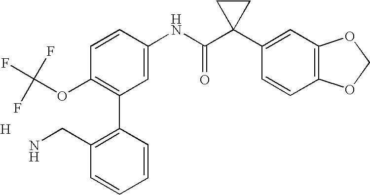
C1=CC(NC(C2(C3=CC4=C(C=C3)OCO4)CC2)=O)=CC(C2=C(CN)C=CC=C2)=C1OC(F)(F)F.[H]
